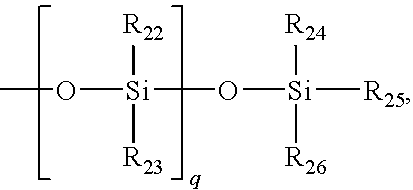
CO[Si](O[Si]([R25])([R24])[R26])([R22])[R23]
